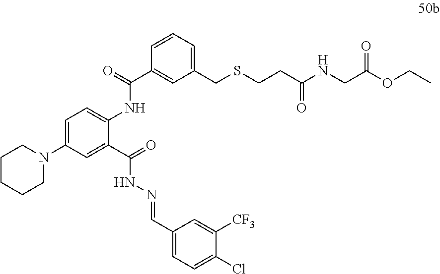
C1=C(N2CCCCC2)C=C(C(=O)NN=CC2=CC=C(Cl)C([CF3])=C2)C(NC(C2=CC(CSCCC(NCC(OCC)=O)=O)=CC=C2)=O)=C1
